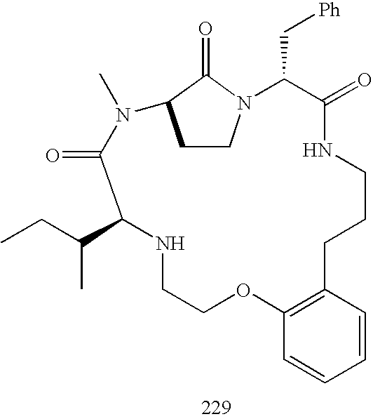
C1CN2C(=O)C1N(C)C(=O)C(C(CC)C)NCCOC1=C(CCCNC(=O)C2C[Ph])C=CC=C1
